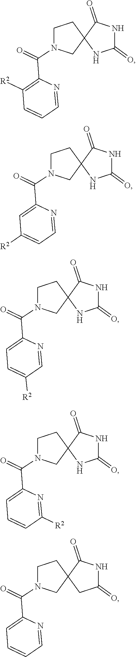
C(N1CCC2(C1)NC(=O)NC2=O)(C1=C([R2])C=CC=N1)=O.C(N1CCC2(C1)NC(=O)NC2=O)(C1=CC([R2])=CC=N1)=O.C(N1CCC2(C1)NC(=O)NC2=O)(C1=CC=C([R2])C=N1)=O.C(N1CCC2(C1)NC(=O)NC2=O)(C1=CC=CC([R2])=N1)=O.C(N1CCC2(C1)CC(=O)NC2=O)(C1=CC=CC=N1)=O
